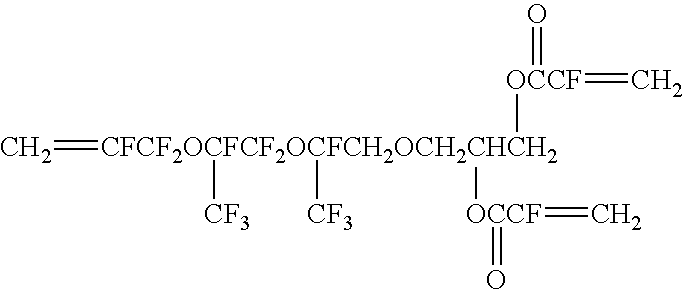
C=[CFCF2OCFCF2OCFCH2OCH2CHCH2]([OCCF](=C)=O)([CF3])([CF3])[OCCF](=C)=O
